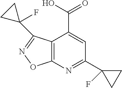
C12=C(N=C(C3(F)CC3)C=C1C(O)=O)ON=C2C1(F)CC1
